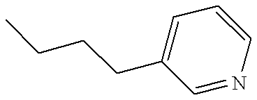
C1=C(CCCC)C=NC=C1
